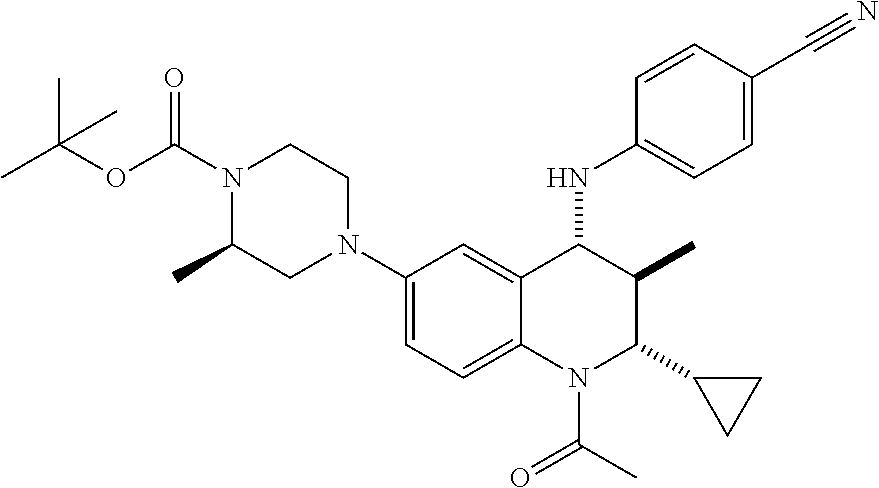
C1(N2CCN(C(=O)OC(C)(C)C)C(C)C2)=CC=C2C(=C1)C(NC1=CC=C(C#N)C=C1)C(C)C(C1CC1)N2C(=O)C
